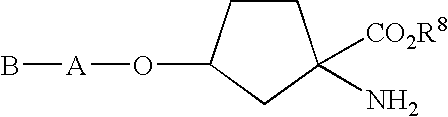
C1CC(O[A]B)CC1(N)[CO2R8]
